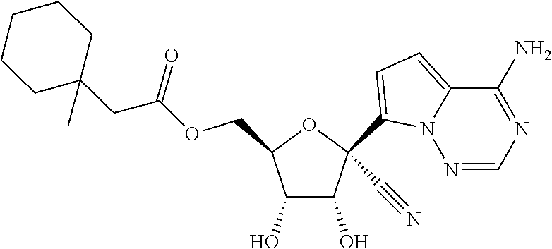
C1(O)C(O)C(COC(CC2(C)CCCCC2)=O)OC1(C1=CC=C2N1N=CN=C2N)C#N
